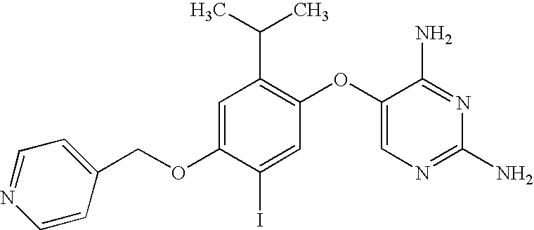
C1=C(OCC2=CC=NC=C2)C(I)=CC(OC2=CN=C(N)N=C2N)=C1C(C)C
